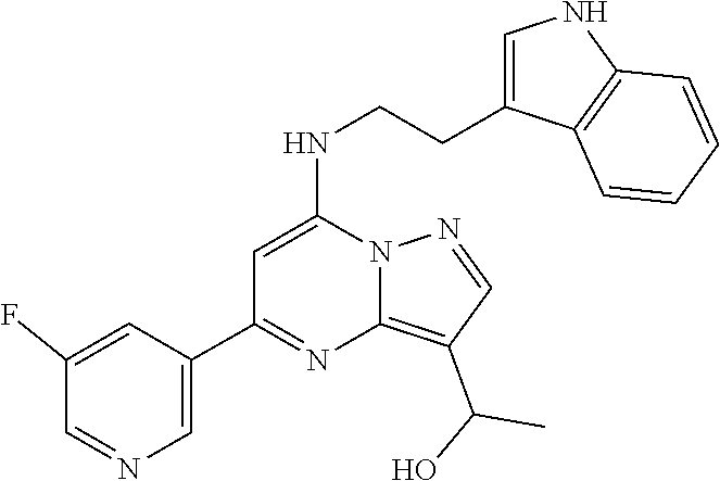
C1(C(C)O)=C2N(N=C1)C(NCCC1=CNC3=C1C=CC=C3)=CC(C1=CN=CC(F)=C1)=N2
